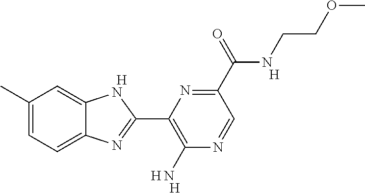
[H].C1(C)=CC=C2C(=C1)NC(C1=C(N)N=CC(C(NCCOC)=O)=N1)=N2.[H].[H].[H]
